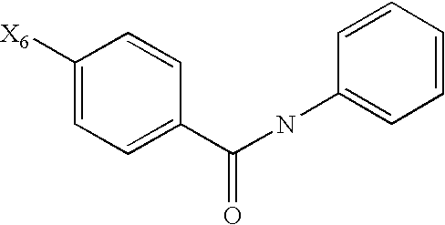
C1([X6])=CC=C(C(NC2=CC=CC=C2)=O)C=C1
